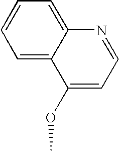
C1=C2C(=CC=C1)N=CC=C2OC
